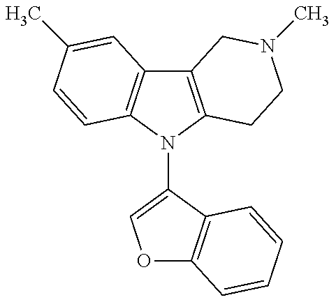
C12=C(N(C3=COC4=C3C=CC=C4)C3=C1C=C(C)C=C3)CCN(C)C2
